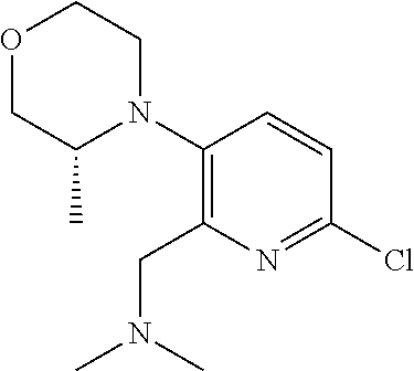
O1CC(C)N(C2=C(CN(C)C)N=C(Cl)C=C2)CC1
